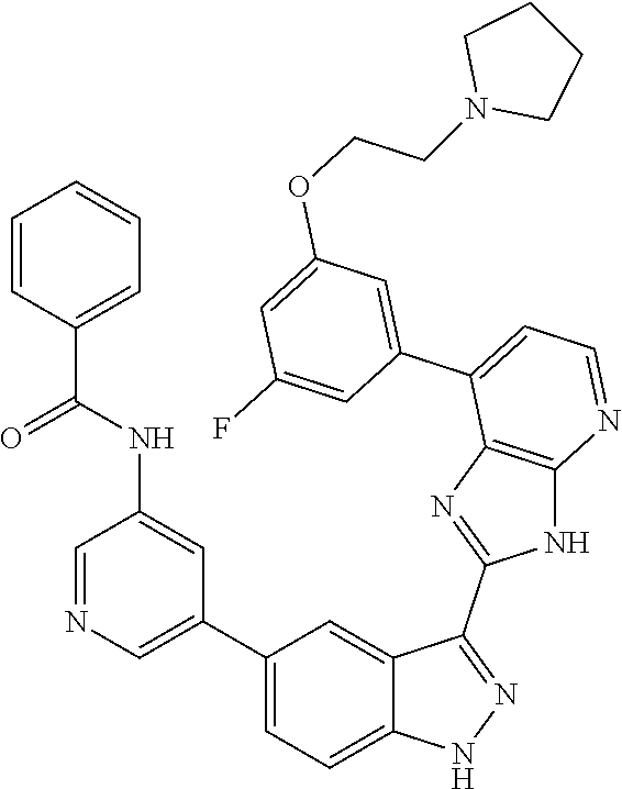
C1=NC=C(C2=CC=C3C(=C2)C(C2=NC4=C(N2)N=CC=C4C2=CC(OCCN4CCCC4)=CC(F)=C2)=NN3)C=C1NC(C1=CC=CC=C1)=O
